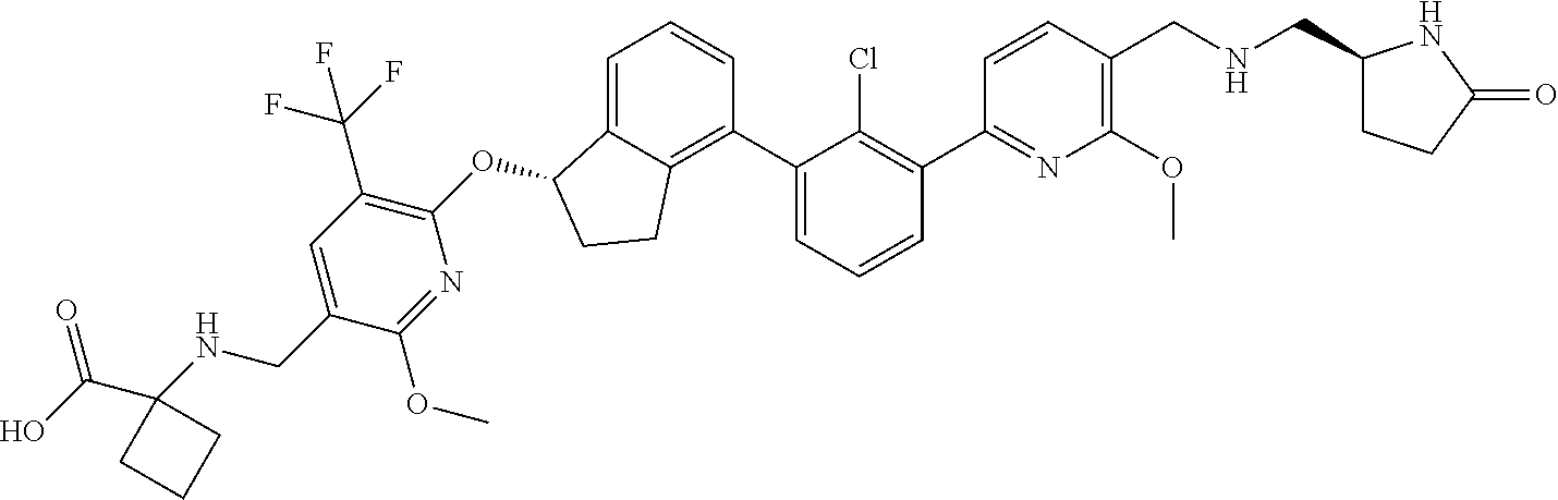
N1=C(C2=C(Cl)C(C3=C4C(=CC=C3)C(OC3=C(C(F)(F)F)C=C(CNC5(C(=O)O)CCC5)C(OC)=N3)CC4)=CC=C2)C=CC(CNCC2CCC(=O)N2)=C1OC
